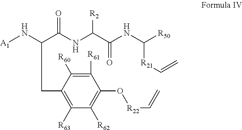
[A1]NC(C(NC(C(NC([R50])[R21]C=C)=O)[R2])=O)CC1=C([R63])C([R62])=C(O[R22]C=C)C([R61])=C1[R60]
